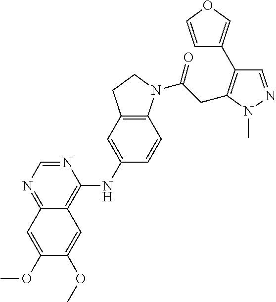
N1=CN=C2C(=C1NC1=CC3=C(C=C1)N(C(CC1=C(C4=COC=C4)C=NN1C)=O)CC3)C=C(OC)C(OC)=C2
